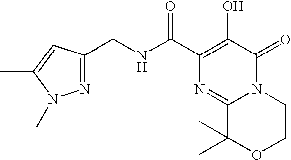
N12C(=O)C(O)=C(C(NCC3=NN(C)C(C)=C3)=O)N=C1C(C)(C)OCC2
